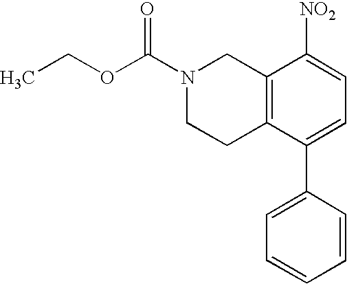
N1(C(OCC)=O)CCC2=C(C1)C([NO2])=CC=C2C1=CC=CC=C1
